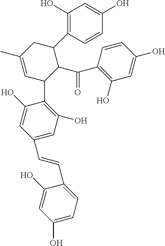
C1(O)=CC=C(C=CC2=CC(O)=C(C3C(C(C4=C(O)C=C(O)C=C4)=O)C(C4=C(O)C=C(O)C=C4)CC(C)=C3)C(O)=C2)C(O)=C1
